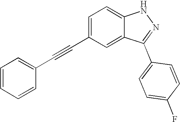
C1=CC=CC(C#CC2=CC=C3C(=C2)C(C2=CC=C(F)C=C2)=NN3)=C1
